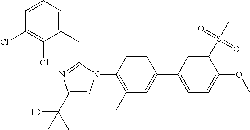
C1(C(O)(C)C)=CN(C2=C(C)C=C(C3=CC=C(OC)C(S(C)(=O)=O)=C3)C=C2)C(CC2=CC=CC(Cl)=C2Cl)=N1
